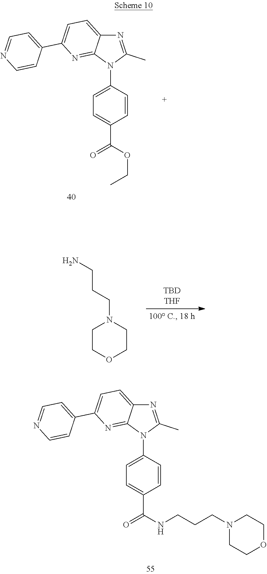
C1(N2C(C)=NC3=CC=C(C4=CC=NC=C4)N=C23)=CC=C(C(OCC)=O)C=C1.C1COCCN1CCCN.C1(N2C(C)=NC3=CC=C(C4=CC=NC=C4)N=C23)=CC=C(C(NCCCN2CCOCC2)=O)C=C1
